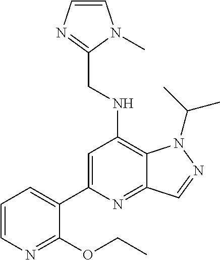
C1=CN=C(CNC2=C3C(=NC(C4=CC=CN=C4OCC)=C2)C=NN3C(C)C)N1C
